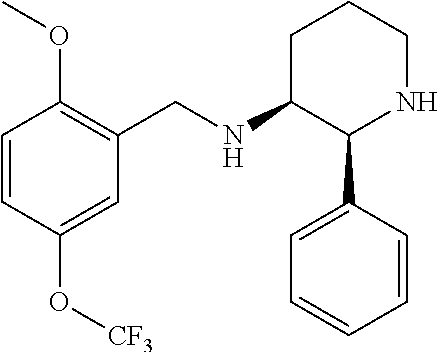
C1=CC(O[CF3])=CC(CNC2C(C3=CC=CC=C3)NCCC2)=C1OC
